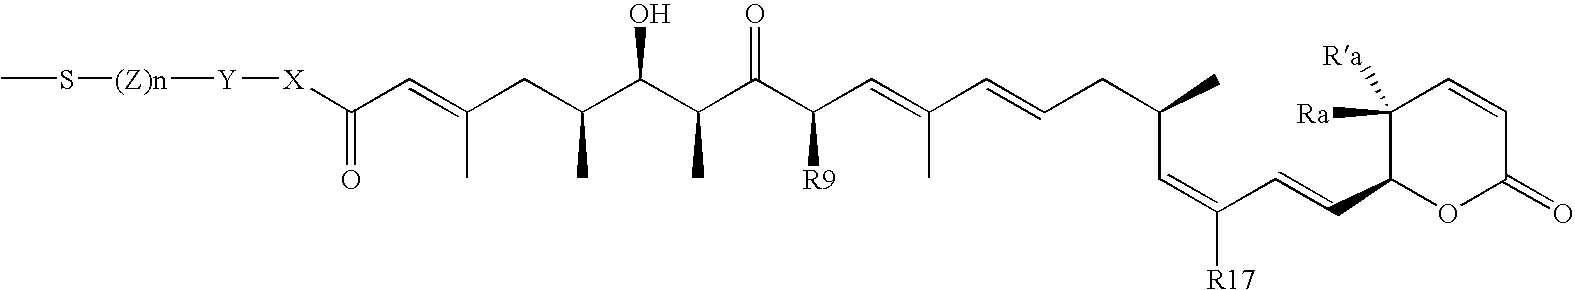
C1([Ra])([Ra])C(C=CC(=CC(CC=CC(=CC(C(C(C(C(CC(=CC([X][Y][(Z)n]SC)=O)C)C)O)C)=O)[R9])C)C)[R17])OC(=O)C=C1
